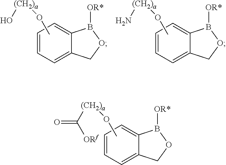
C1=CC=C2C(=C1)COB2[OR*].CO[(CH2)a]C([ORf])=O.C1=CC=C2C(=C1)COB2[OR*].CO[(CH2)a]O.C1=CC=C2C(=C1)COB2[OR*].CO[(CH2)a]N
